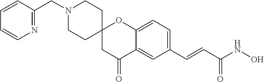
C(N1CCC2(CC1)CC(=O)C1=CC(C=CC(NO)=O)=CC=C1O2)C1=NC=CC=C1
